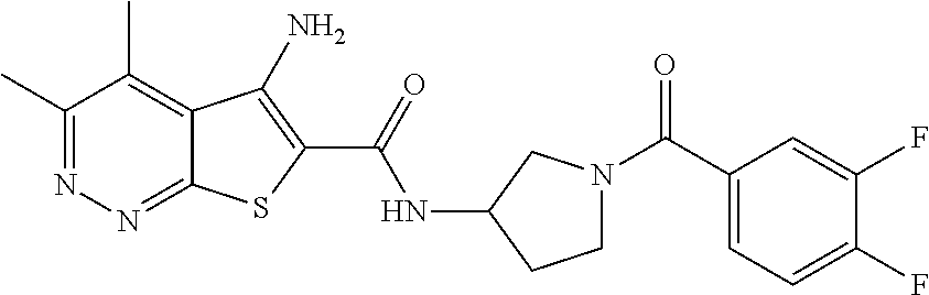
C1(C)=NN=C2C(=C1C)C(N)=C(C(=O)NC1CCN(C(=O)C3=CC=C(F)C(F)=C3)C1)S2
